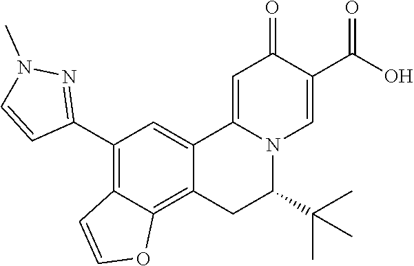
O=C1C(C(O)=O)=CN2C(=C1)C1=CC(C3=NN(C)C=C3)=C3C(=C1CC2C(C)(C)C)OC=C3
